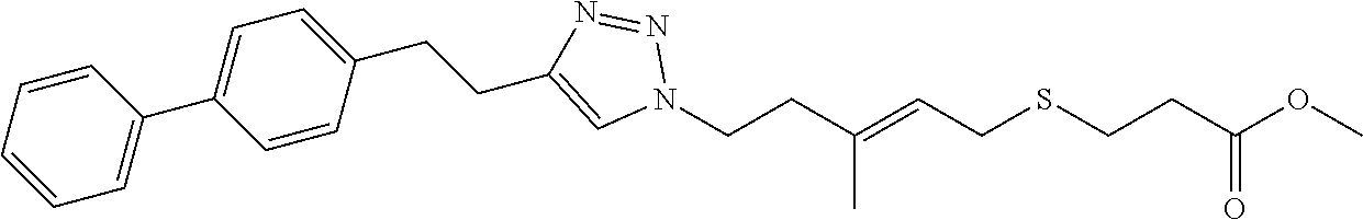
C(CC(=CCSCCC(OC)=O)C)N1N=NC(CCC2=CC=C(C3=CC=CC=C3)C=C2)=C1
